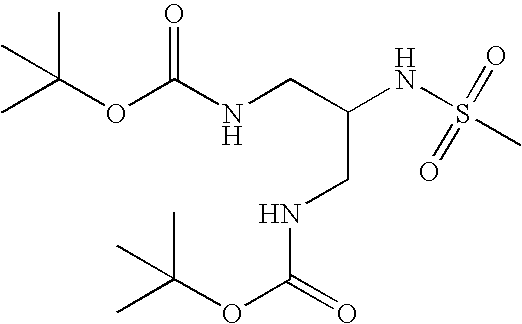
N(CC(CNC(=O)OC(C)(C)C)NS(C)(=O)=O)C(OC(C)(C)C)=O
